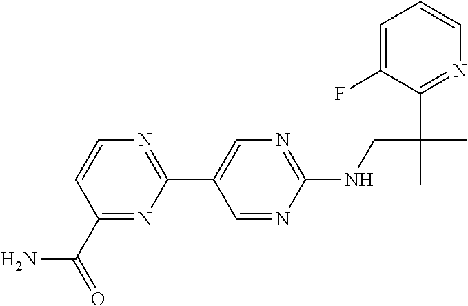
N(CC(C)(C)C1=NC=CC=C1F)C1=NC=C(C2=NC=CC(C(=O)N)=N2)C=N1
